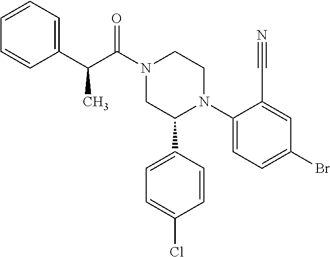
C(C(N1CC(C2=CC=C(Cl)C=C2)N(C2=CC=C(Br)C=C2C#N)CC1)=O)(C1=CC=CC=C1)C
